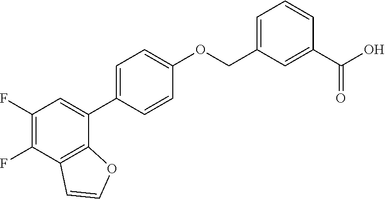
C1(F)=C(F)C2=C(C(C3=CC=C(OCC4=CC=CC(C(O)=O)=C4)C=C3)=C1)OC=C2
